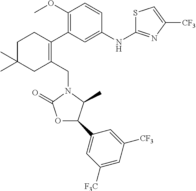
C1C(C)(C)CC(CN2C(=O)OC(C3=CC([F3C])=CC([CF3])=C3)C2C)=C(C2=C(OC)C=CC(NC3=NC([CF3])=CS3)=C2)C1
